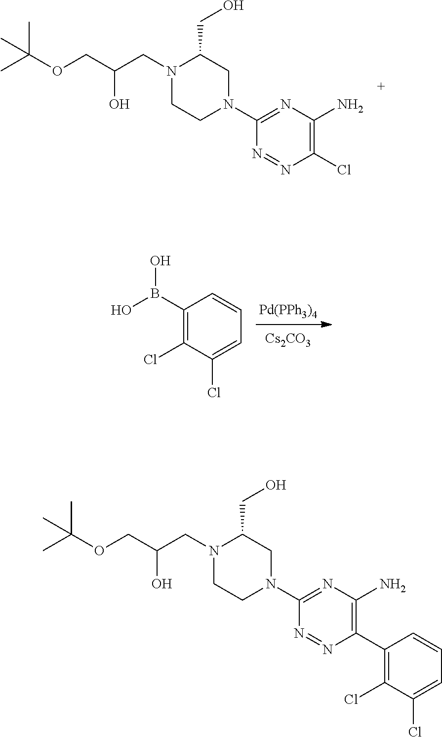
[Pd(PPh3)4].[Cs2CO3].C1(B(O)O)=C(Cl)C(Cl)=CC=C1.N1=NC(Cl)=C(N)N=C1N1CC(CO)N(CC(COC(C)(C)C)O)CC1.N1=NC(C2=C(Cl)C(Cl)=CC=C2)=C(N)N=C1N1CC(CO)N(CC(COC(C)(C)C)O)CC1
